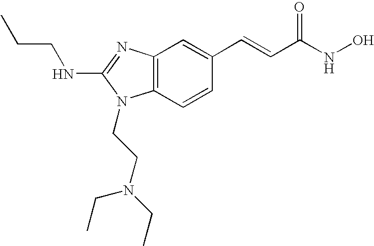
C12=C(C=CC(C=CC(NO)=O)=C1)N(CCN(CC)CC)C(NCCC)=N2
